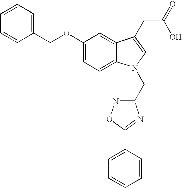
C1(OCC2=CC=CC=C2)=CC=C2C(=C1)C(CC(=O)O)=CN2CC1=NOC(C2=CC=CC=C2)=N1
